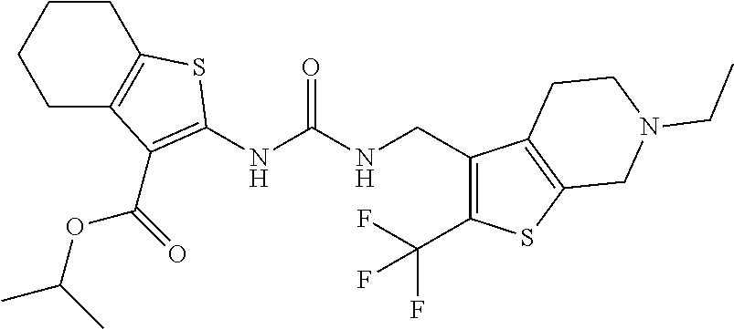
C1C2=C(CCC1)SC(NC(NCC1=C(C(F)(F)F)SC3=C1CCN(CC)C3)=O)=C2C(OC(C)C)=O
